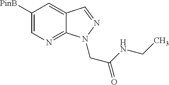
C1([PinB])=CN=C2C(=C1)C=NN2CC(NCC)=O
